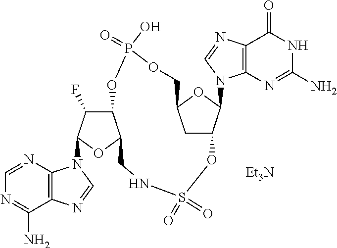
C1=NC2=C(C(N)=N1)N=CN2C1C(F)C2C(O1)CNS(=O)(=O)OC1CC(OC1N1C3=C(C(=O)NC(N)=N3)N=C1)COP(=O)(O)O2.[Et3N]
